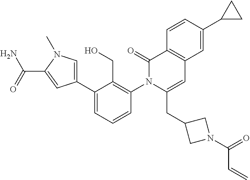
C1(C2=CN(C)C(C(=O)N)=C2)=CC=CC(N2C(CC3CN(C(=O)C=C)C3)=CC3=C(C2=O)C=CC(C2CC2)=C3)=C1CO
